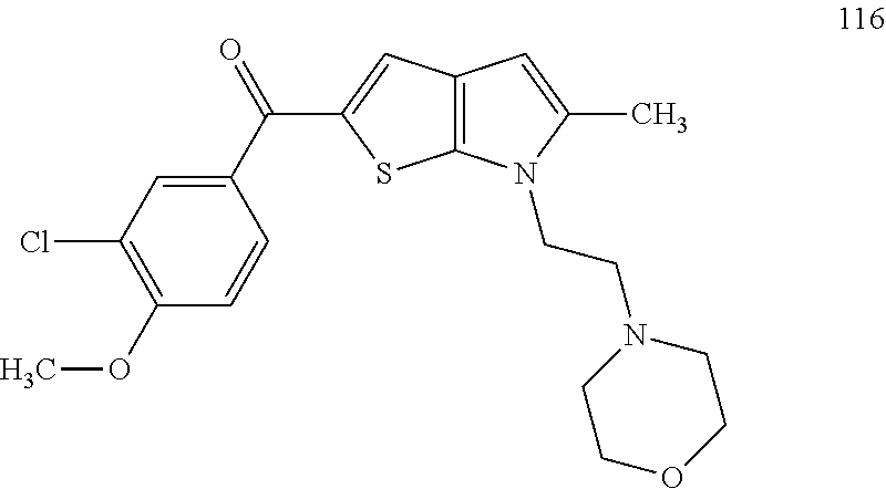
C12=C(C=C(C(C3=CC(Cl)=C(OC)C=C3)=O)S1)C=C(C)N2CCN1CCOCC1
